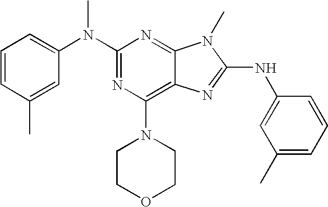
N(C1=NC(N2CCOCC2)=C2C(=N1)N(C)C(NC1=CC(C)=CC=C1)=N2)(C1=CC=CC(C)=C1)C
